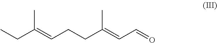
CCC(=CCCC(=CC=O)C)C
